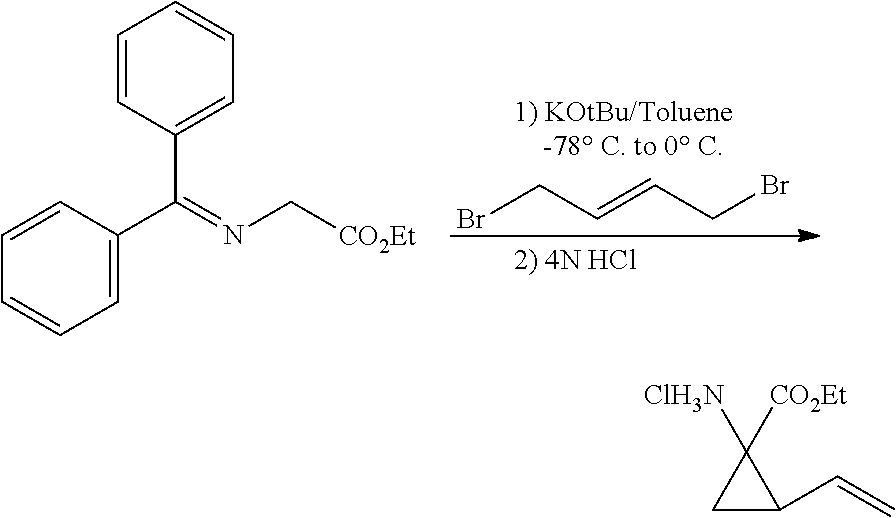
BrCC=CCBr.C1=CC(C(C2=CC=CC=C2)=NC[CO2Et])=CC=C1.C1C([ClH3N])([CO2Et])C1C=C
